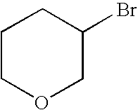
C1COCC(Br)C1
